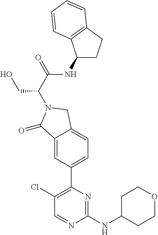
C1(Cl)=C(C2=CC=C3C(=C2)C(=O)N(C(C(=O)NC2CCC4=C2C=CC=C4)CO)C3)N=C(NC2CCOCC2)N=C1
